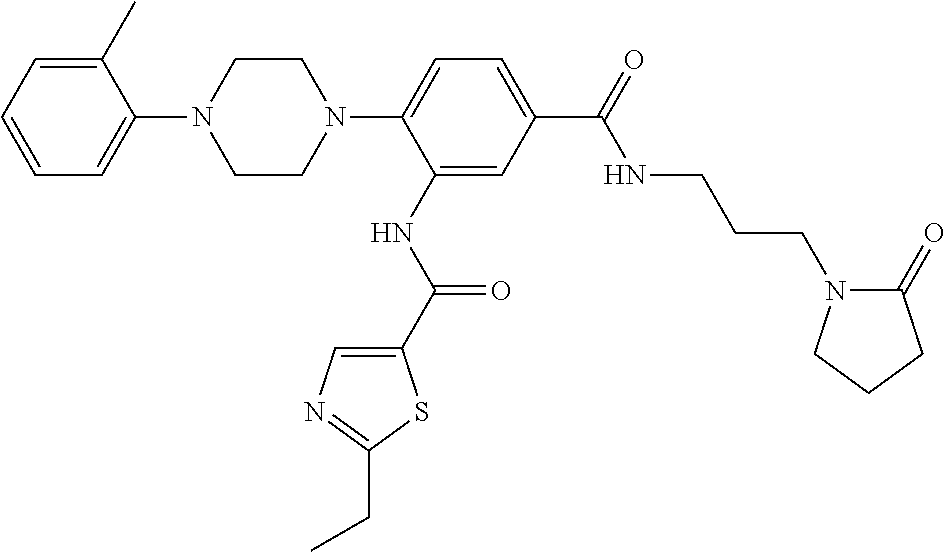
C1=C(C)C(N2CCN(C3=CC=C(C(NCCCN4C(=O)CCC4)=O)C=C3NC(=O)C3=CN=C(CC)S3)CC2)=CC=C1
